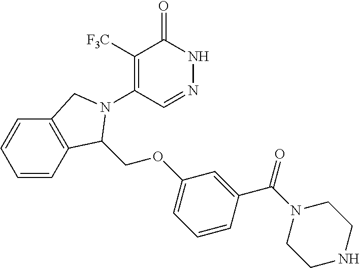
C1([F3C])=C(N2C(COC3=CC=CC(C(=O)N4CCNCC4)=C3)C3=C(C=CC=C3)C2)C=NNC1=O
